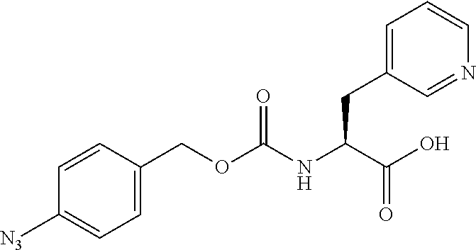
C1=CC(COC(NC(C(O)=O)CC2=CC=CN=C2)=O)=CC=C1[N3]
